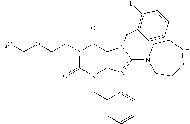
N1(CCOCC)C(=O)N(CC2=CC=CC=C2)C2=C(C1=O)N(CC1=C(I)C=CC=C1)C(N1CCCNCC1)=N2
